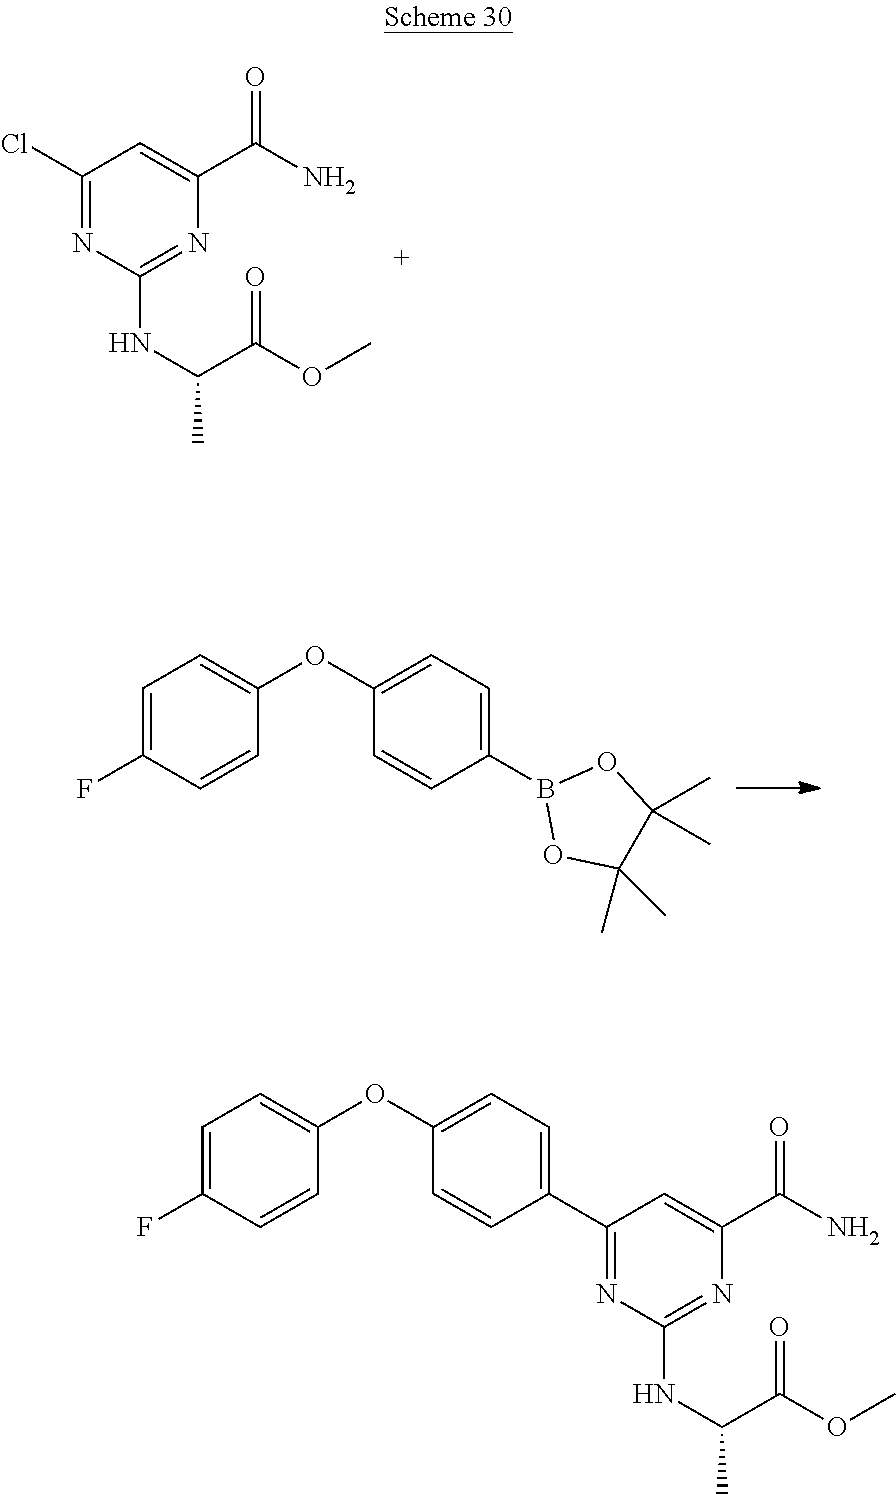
C1(Cl)=NC(NC(C(OC)=O)C)=NC(C(N)=O)=C1.C1(B2OC(C)(C)C(C)(C)O2)=CC=C(OC2=CC=C(F)C=C2)C=C1.C1=C(C2=NC(NC(C(OC)=O)C)=NC(C(N)=O)=C2)C=CC(OC2=CC=C(F)C=C2)=C1
